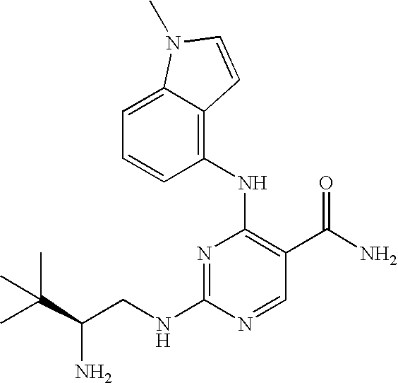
N1=C(NCC(C(C)(C)C)N)N=CC(C(N)=O)=C1NC1=C2C(=CC=C1)N(C)C=C2
